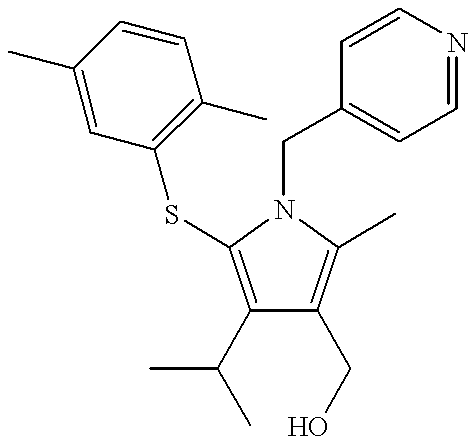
C1(C(C)C)=C(SC2=C(C)C=CC(C)=C2)N(CC2=CC=NC=C2)C(C)=C1CO
